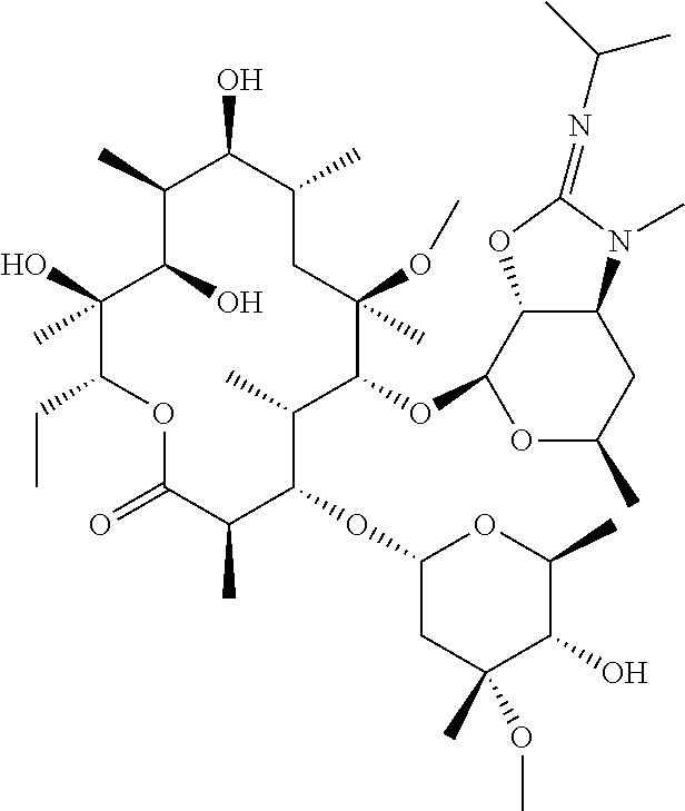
C1(O)C(O)(C)C(CC)OC(=O)C(C)C(OC2CC(C)(OC)C(O)C(C)O2)C(C)C(OC2C3C(CC(C)O2)N(C)C(=NC(C)C)O3)C(C)(OC)CC(C)C(O)C1C
